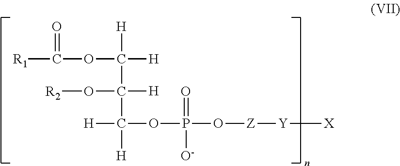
O(C([H])([H])C(C([H])(OP(O[Z][Y][X])(=O)[O-])[H])([H])O[R2])C(=O)[R1]
